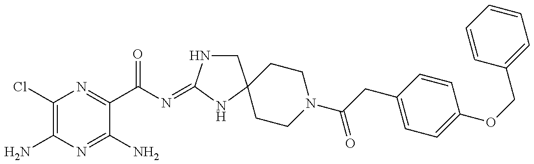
C1(Cl)=C(N)N=C(N)C(C(N=C2NCC3(N2)CCN(C(CC2=CC=C(OCC4=CC=CC=C4)C=C2)=O)CC3)=O)=N1
